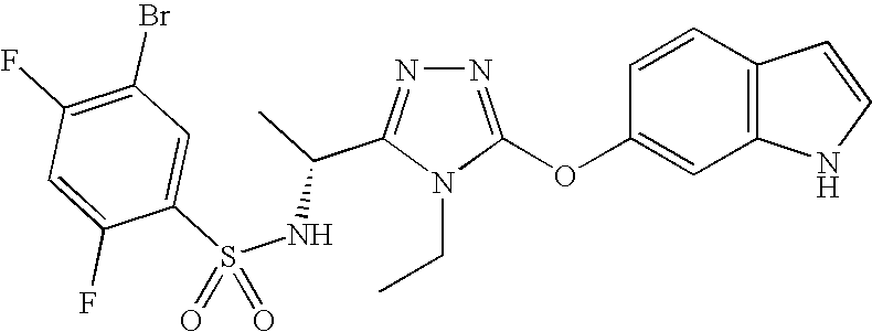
N1=C(OC2=CC3=C(C=C2)C=CN3)N(CC)C(C(C)NS(C2=CC(Br)=C(F)C=C2F)(=O)=O)=N1
